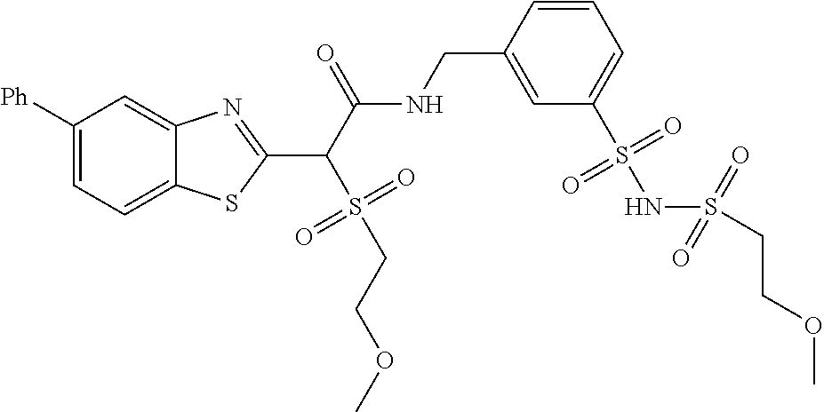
C1([Ph])=CC=C2C(=C1)N=C(C(C(NCC1=CC(S(NS(CCOC)(=O)=O)(=O)=O)=CC=C1)=O)S(=O)(=O)CCOC)S2
